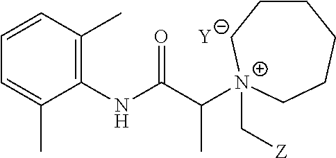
[Y].C1=C(C)C(NC(C([N+]2(C[Z])CCCCCC2)C)=O)=C(C)C=C1
